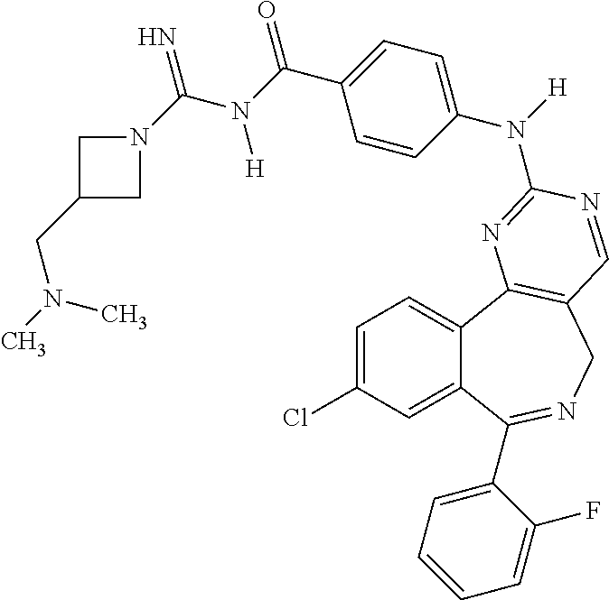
C1=C(Cl)C=C2C(=C1)C1=C(CN=C2C2=CC=CC=C2F)C=NC(N(C2=CC=C(C(N(C(N3CC(CN(C)C)C3)=N)[H])=O)C=C2)[H])=N1
